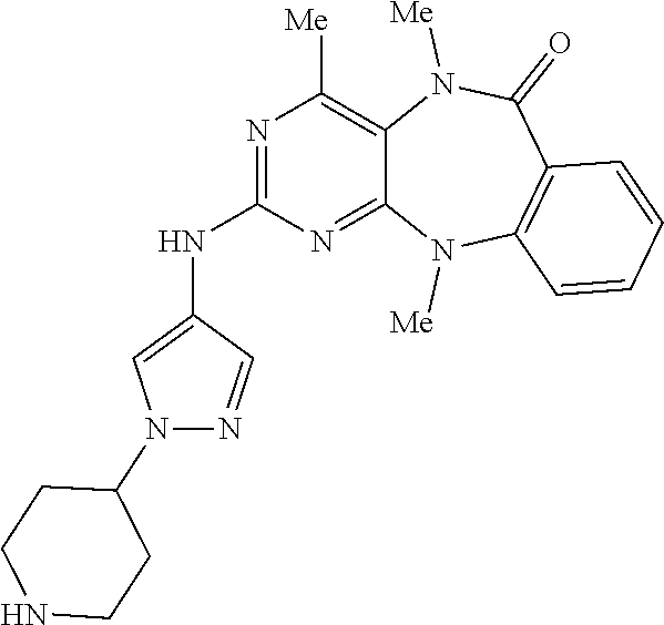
N1=C(NC2=CN(C3CCNCC3)N=C2)N=C2C(=C1[Me])N([Me])C(=O)C1=C(N2[Me])C=CC=C1
